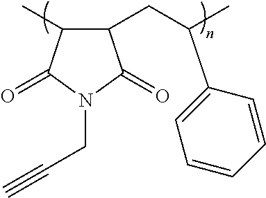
C1(CC(C2=CC=CC=C2)C)C(C)C(=O)N(CC#C)C1=O
